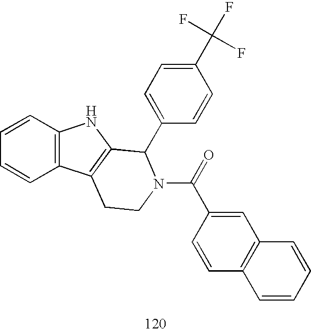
C1=CC2=C(C=C1)NC1=C2CCN(C(=O)C2=CC3=C(C=C2)C=CC=C3)C1C1=CC=C(C(F)(F)F)C=C1
